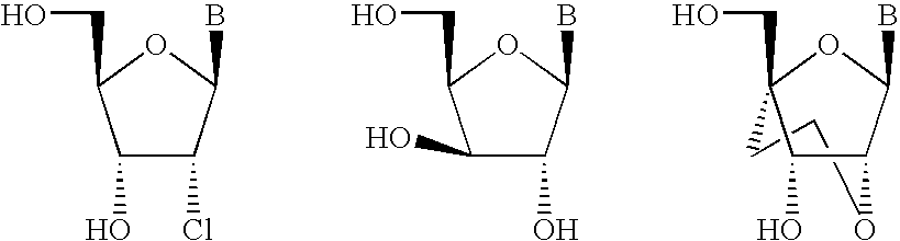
C1(O)C(Cl)C(B)OC1CO.C1(O)C(O)C(B)OC1CO.C1COC2C(B)OC1(CO)C2O
